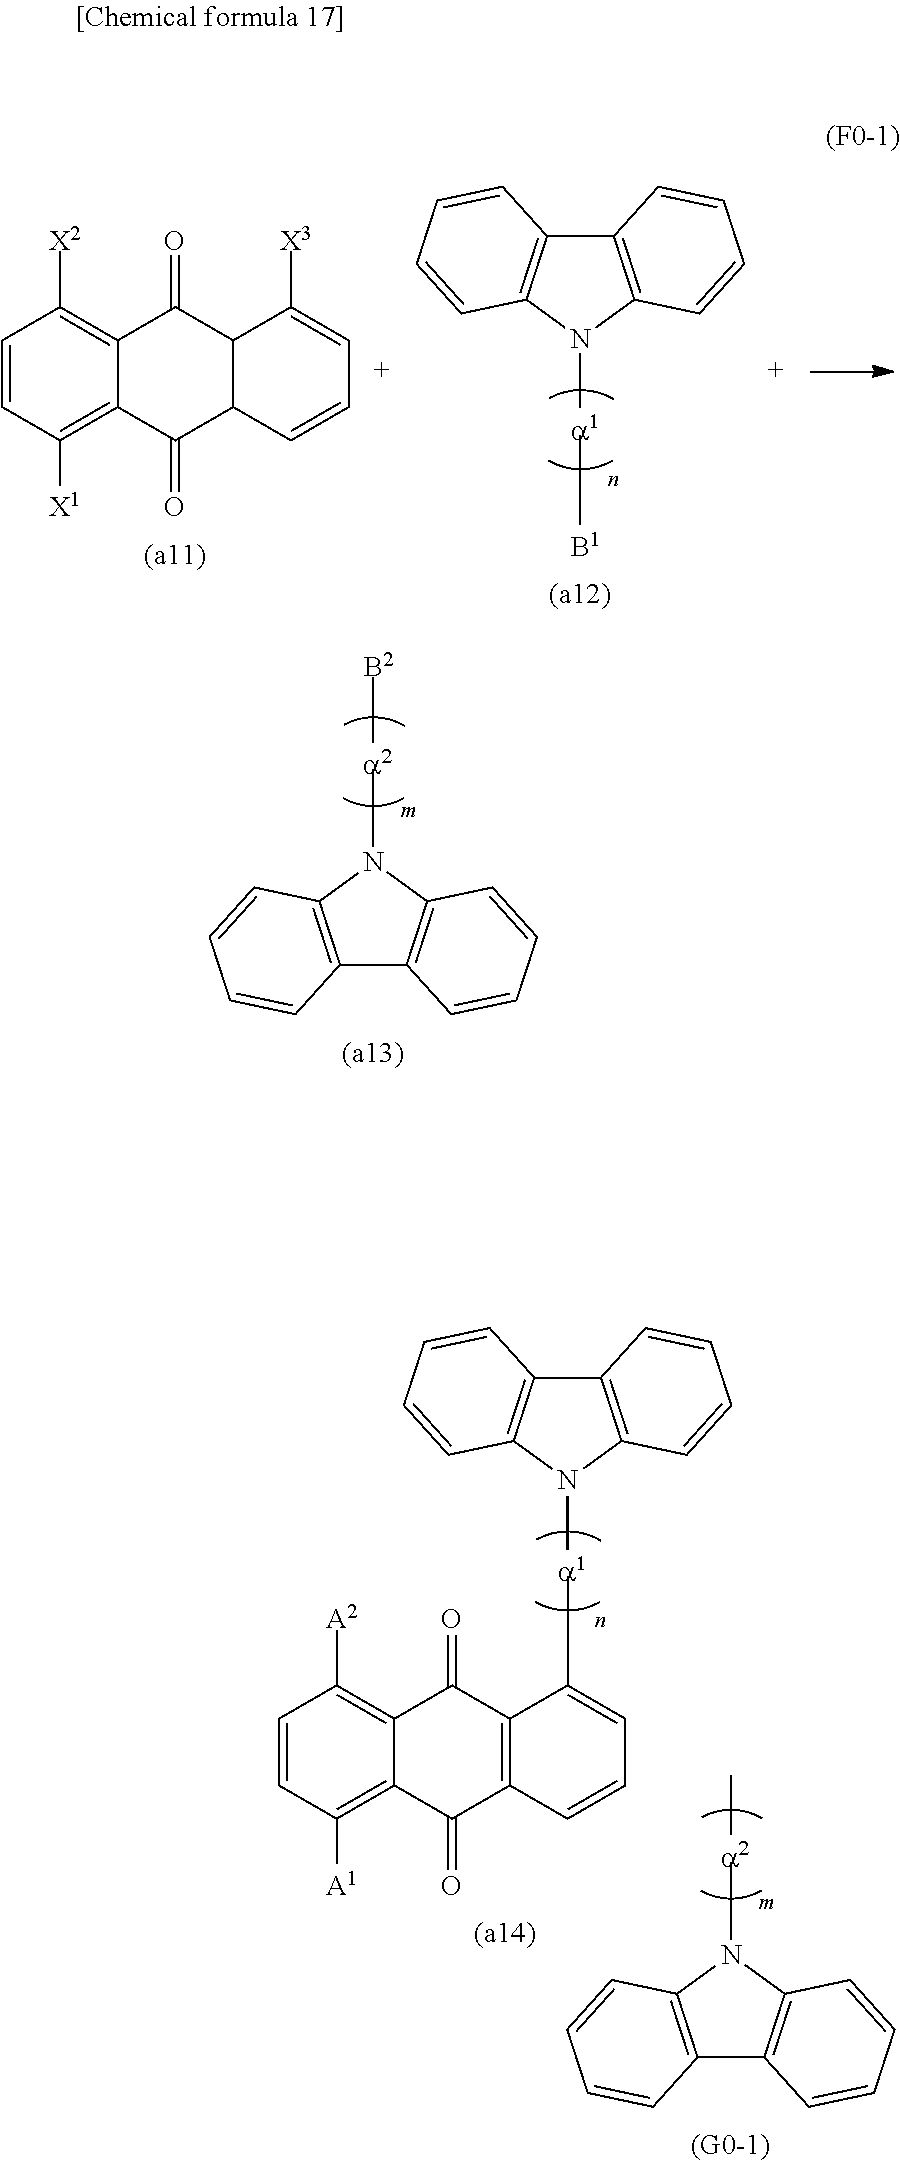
C12=C(N([a1]C3=CC=CC4=C3C(=O)C3=C([A2])C=CC([A1])=C3C4=O)C3=C1C=CC=C3)C=CC=C2.C12=C(N([a2]C)C3=C1C=CC=C3)C=CC=C2.C12=C(N([a2][B2])C3=C1C=CC=C3)C=CC=C2.C1=CC([X1])=C2C(=C1[X2])C(=O)C1C(C2=O)C=CC=C1[X3].C12=C(N([a1][B1])C3=C1C=CC=C3)C=CC=C2
